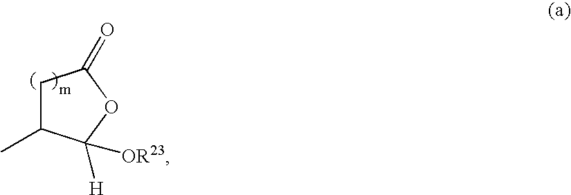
C1C(C)C([H])([OR23])OC1=O
